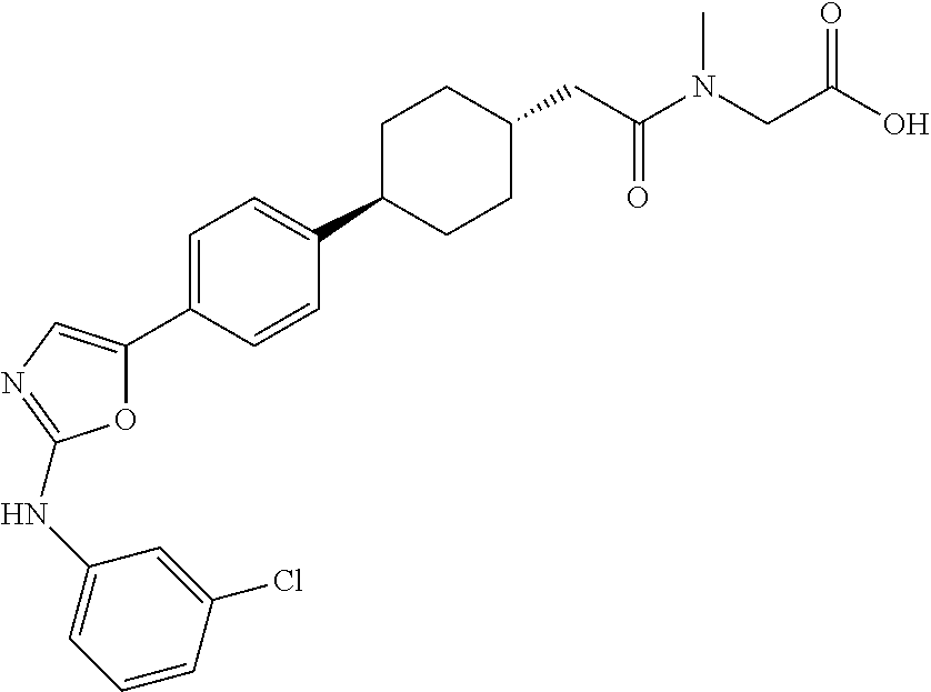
C1(C2=CN=C(NC3=CC=CC(Cl)=C3)O2)=CC=C(C2CCC(CC(N(CC(O)=O)C)=O)CC2)C=C1
